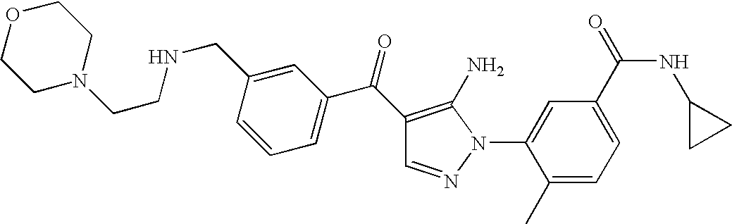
O1CCN(CCNCC2=CC(C(C3=C(N)N(C4=CC(C(=O)NC5CC5)=CC=C4C)N=C3)=O)=CC=C2)CC1
